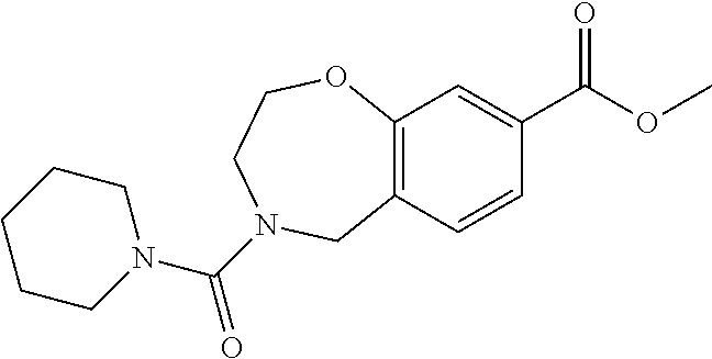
C12=C(C=CC(C(OC)=O)=C1)CN(C(N1CCCCC1)=O)CCO2
